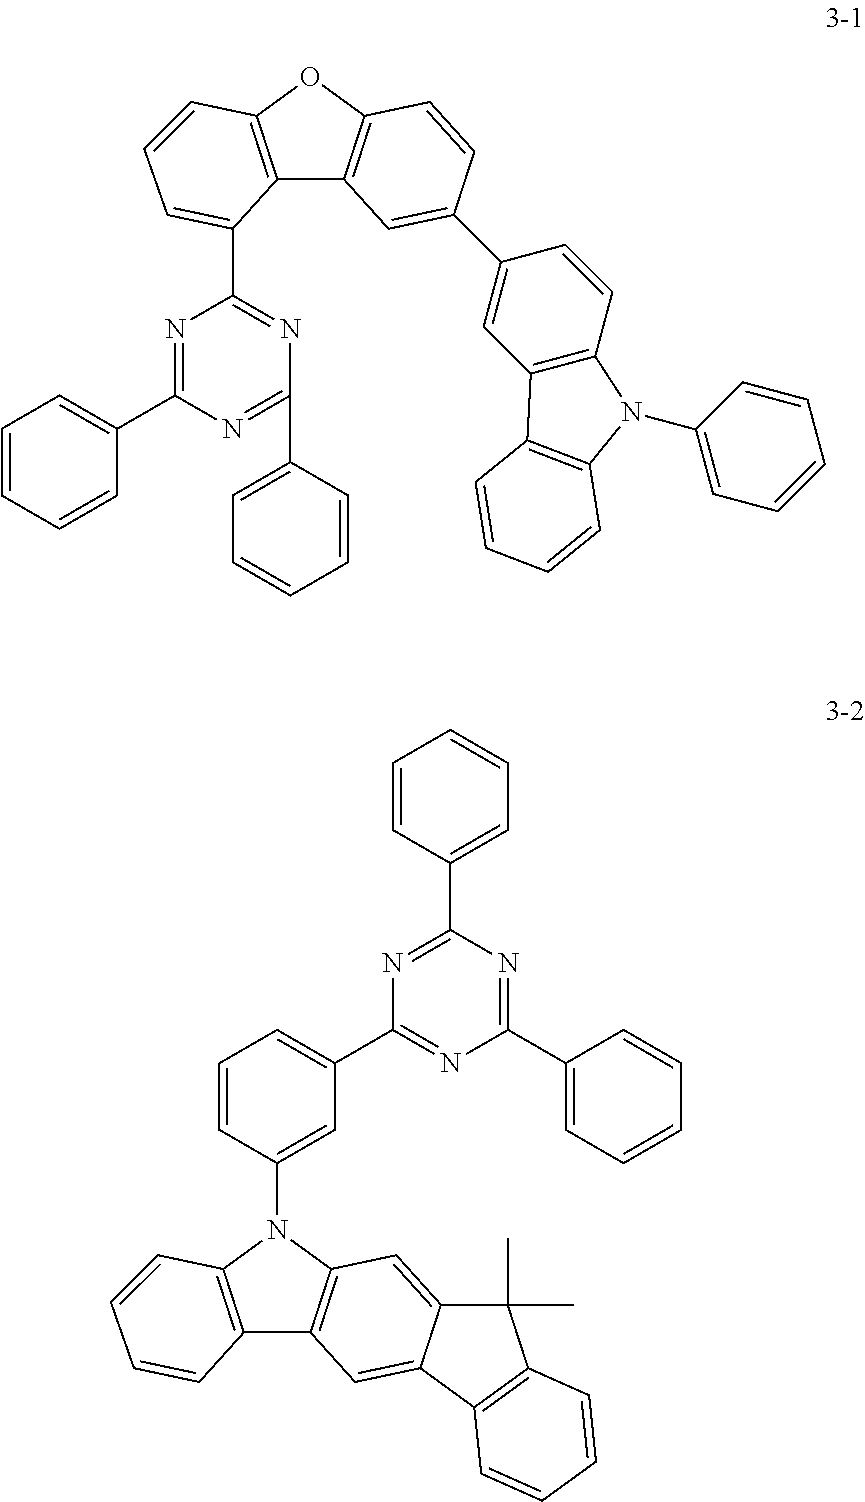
C12=C(OC3=C1C=C(C1=CC4=C(C=C1)N(C1=CC=CC=C1)C1=C4C=CC=C1)C=C3)C=CC=C2C1=NC(C2=CC=CC=C2)=NC(C2=CC=CC=C2)=N1.C1=CC(C2=NC(C3=CC=CC(N4C5=C(C6=C4C=CC=C6)C=C4C(=C5)C(C)(C)C5=C4C=CC=C5)=C3)=NC(C3=CC=CC=C3)=N2)=CC=C1
